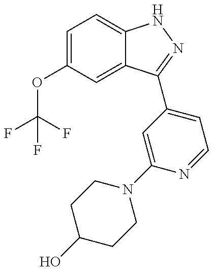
C1(OC(F)(F)F)=CC=C2C(=C1)C(C1=CC=NC(N3CCC(O)CC3)=C1)=NN2
